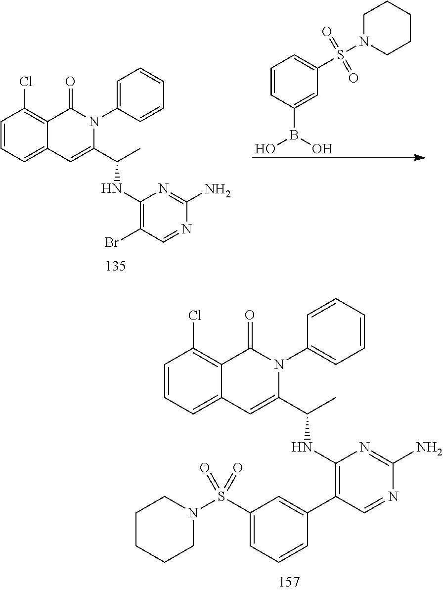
ClC1=C2C(=CC=C1)C=C(C(C)NC1=C(Br)C=NC(N)=N1)N(C1=CC=CC=C1)C2=O.C1=CC(B(O)O)=CC(S(=O)(=O)N2CCCCC2)=C1.ClC1=C2C(=CC=C1)C=C(C(C)NC1=C(C3=CC(S(N4CCCCC4)(=O)=O)=CC=C3)C=NC(N)=N1)N(C1=CC=CC=C1)C2=O
